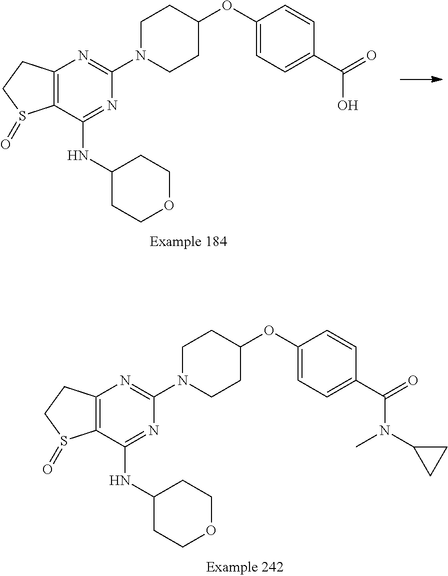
C12=C(C(NC3CCOCC3)=NC(N3CCC(OC4=CC=C(C(N(C)C5CC5)=O)C=C4)CC3)=N1)S(=O)CC2.C12=C(C(NC3CCOCC3)=NC(N3CCC(OC4=CC=C(C(O)=O)C=C4)CC3)=N1)S(=O)CC2
